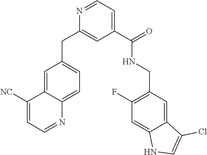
N1=CC=C(C(=O)NCC2=C(F)C=C3C(=C2)C(Cl)=CN3)C=C1CC1=CC=C2C(=C1)C([NC])=CC=N2
